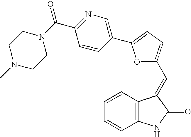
C1=CC2=C(C=C1)NC(=O)C2=CC1=CC=C(C2=CN=C(C(=O)N3CCN(C)CC3)C=C2)O1
